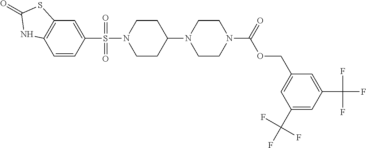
C1=CC(S(=O)(=O)N2CCC(N3CCN(C(=O)OCC4=CC(C(F)(F)F)=CC(C(F)(F)F)=C4)CC3)CC2)=CC2=C1NC(=O)S2
